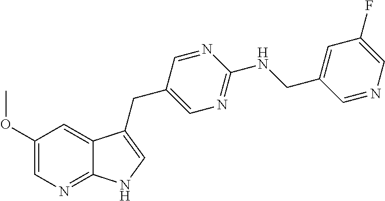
C1(OC)=CN=C2C(=C1)C(CC1=CN=C(NCC3=CC(F)=CN=C3)N=C1)=CN2
